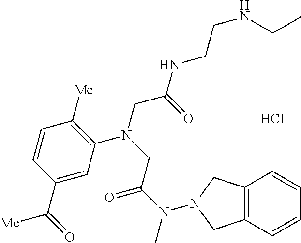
Cl.C1=C(C(=O)[Me])C=CC([Me])=C1N(CC(NCCNCC)=O)CC(N(C)N1CC2=C(C=CC=C2)C1)=O
